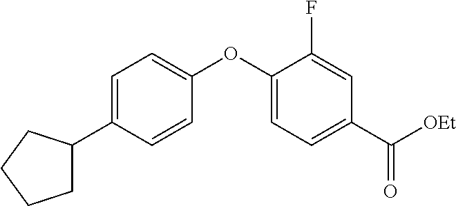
C1=C(C2CCCC2)C=CC(OC2=CC=C(C([OEt])=O)C=C2F)=C1
